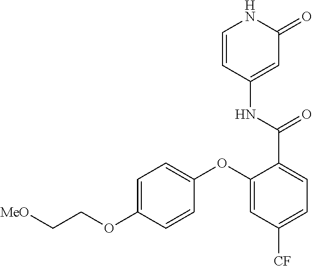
C1=CC(NC(=O)C2=CC=C([CF])C=C2OC2=CC=C(OCC[MeO])C=C2)=CC(=O)N1
